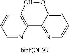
C1=NC2=C(C=C1)OOC1=CC=CN=C21
